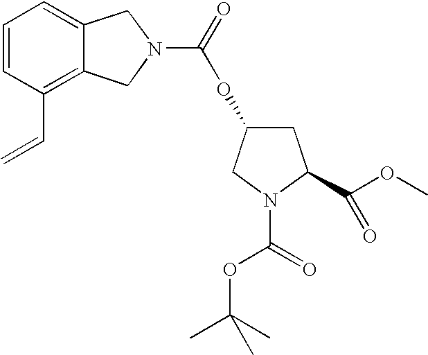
C1=CC(C=C)=C2C(=C1)CN(C(=O)OC1CC(C(OC)=O)N(C(OC(C)(C)C)=O)C1)C2
